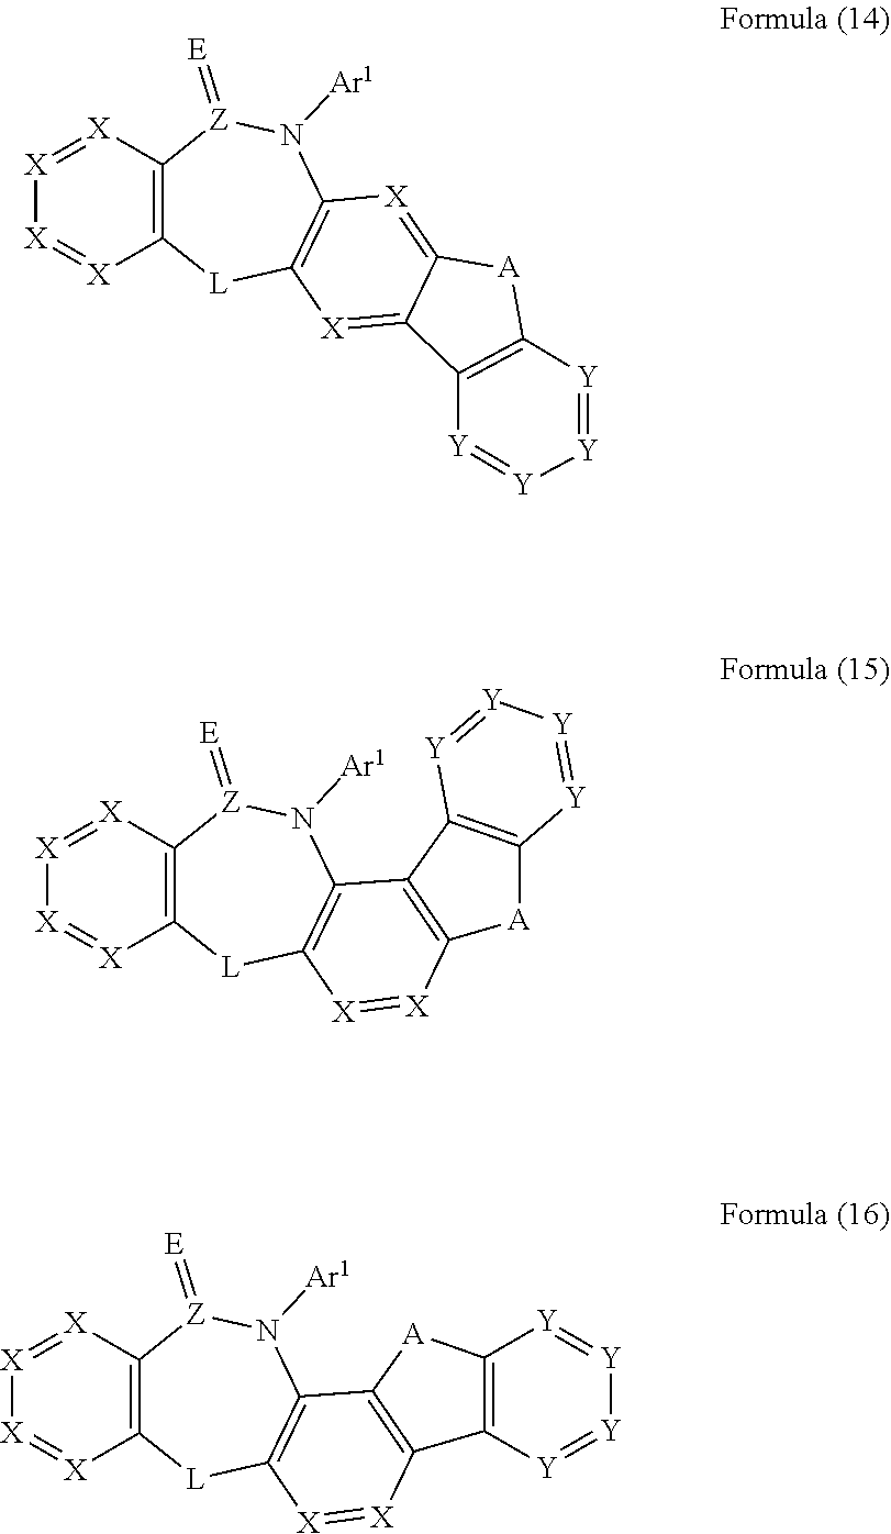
[X]1=C2C(=[X]C3=C1[L]C1=C([Z](=[E])N3[Ar1])[X]=[X][X]=[X]1)[A]C1=C2[Y]=[Y][Y]=[Y]1.[X]1=[X]C2=C(C3=C1[L]C1=C([Z](=[E])N3[Ar1])[X]=[X][X]=[X]1)C1=C([A]2)[Y]=[Y][Y]=[Y]1.[X]1=[X]C2=C(C3=C1[L]C1=C([Z](=[E])N3[Ar1])[X]=[X][X]=[X]1)[A]C1=C2[Y]=[Y][Y]=[Y]1
